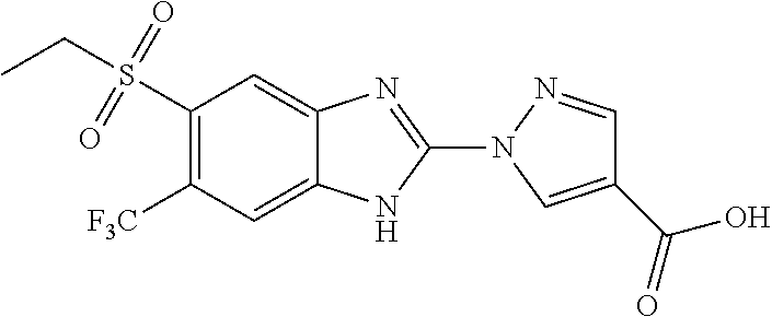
N1(C2=NC3=CC(S(CC)(=O)=O)=C([F3C])C=C3N2)N=CC(C(=O)O)=C1
